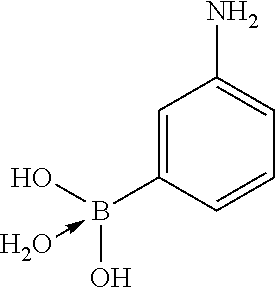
C1=C(B(O)(O)<-O)C=CC=C1N
